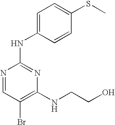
S(C1=CC=C(NC2=NC(NCCO)=C(Br)C=N2)C=C1)C
